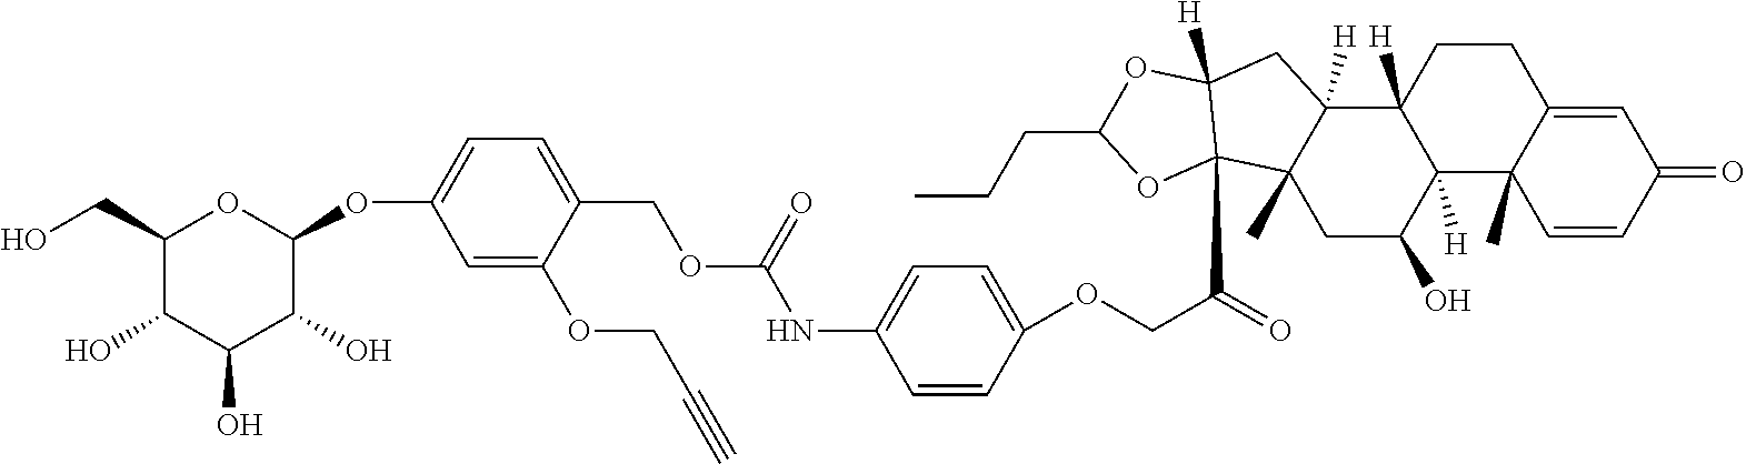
C1CC2([H])C([H])(C3(C)C1=CC(=O)C=C3)C(O)CC1(C)C2([H])CC2([H])C1(C(COC1=CC=C(NC(OCC3=CC=C(OC4OC(CO)C(O)C(O)C4O)C=C3OCC#C)=O)C=C1)=O)OC(CCC)O2
